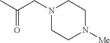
N1(CC(C)=O)CCN([Me])CC1
